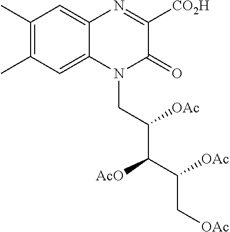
C1(C)=C(C)C=C2C(=C1)N=C([CO2H])C(=O)N2CC(C(C(C[OAc])[OAc])[AcO])[OAc]
